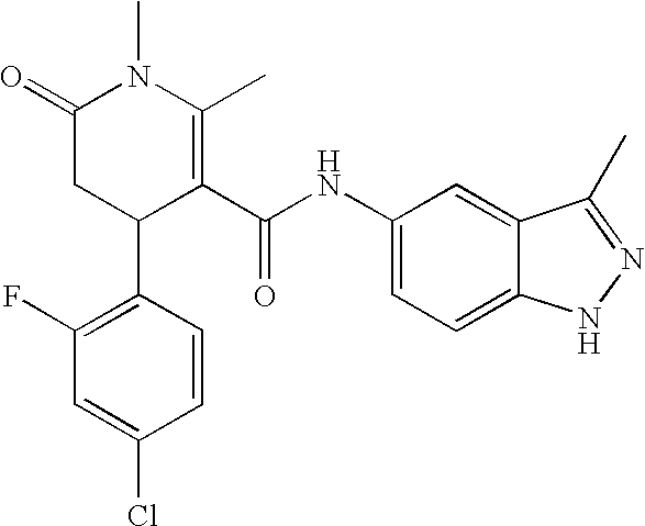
C1(F)=C(C2C(C(NC3=CC=C4C(=C3)C(C)=NN4)=O)=C(C)N(C)C(=O)C2)C=CC(Cl)=C1
